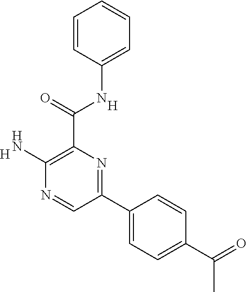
C1=CC=CC=C1NC(C1=C(N)N=CC(C2=CC=C(C(C)=O)C=C2)=N1)=O.[H].[H]
